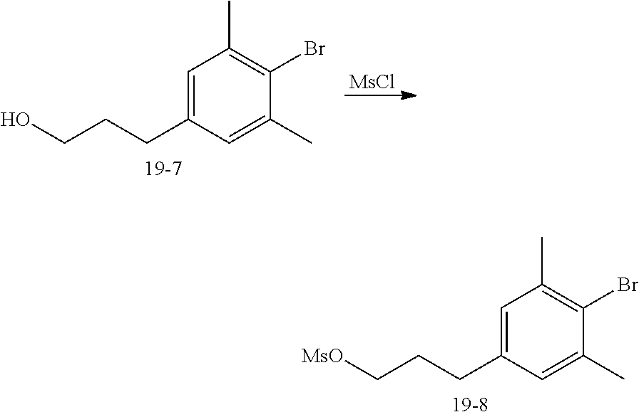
[MsCl].C1=C(CCCO)C=C(C)C(Br)=C1C.C1=C(CCC[MsO])C=C(C)C(Br)=C1C
